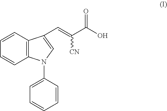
C12=C(N(C3=CC=CC=C3)C=C1C=C(C(O)=O)[CN])C=CC=C2
